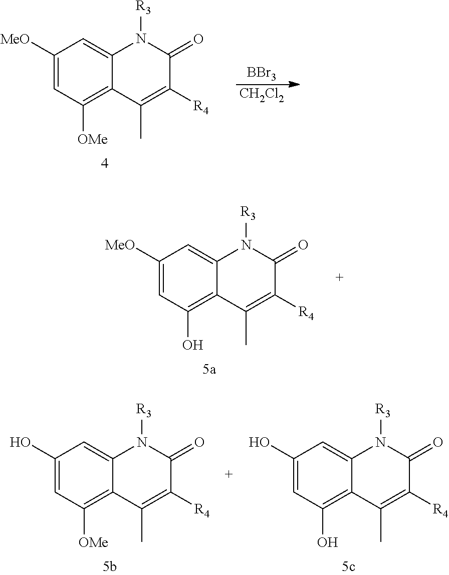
C1([MeO])=CC([OMe])=C2C(=C1)N([R3])C(=O)C([R4])=C2C.[BBr3].[CH2Cl2].C1([MeO])=CC(O)=C2C(=C1)N([R3])C(=O)C([R4])=C2C.C1(O)=CC([OMe])=C2C(=C1)N([R3])C(=O)C([R4])=C2C.C1(O)=CC(O)=C2C(=C1)N([R3])C(=O)C([R4])=C2C
